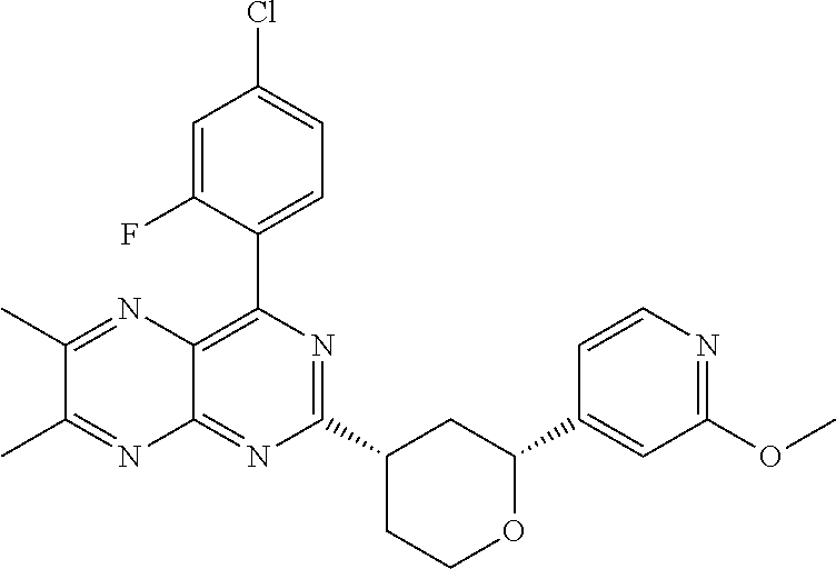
C1(C2=CC(OC)=NC=C2)OCCC(C2=NC(C3=CC=C(Cl)C=C3F)=C3C(=N2)N=C(C)C(C)=N3)C1
